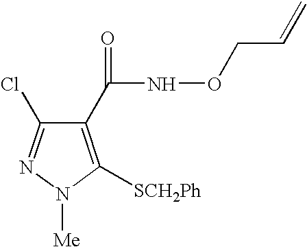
C1(C(NOCC=C)=O)=C([SCH2Ph])N([Me])N=C1Cl
